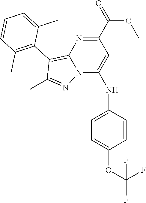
N12C(NC3=CC=C(OC(F)(F)F)C=C3)=CC(C(=O)OC)=NC1=C(C1=C(C)C=CC=C1C)C(C)=N2
